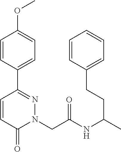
C1=CC(C2=NN(CC(NC(CCC3=CC=CC=C3)C)=O)C(=O)C=C2)=CC=C1OC
